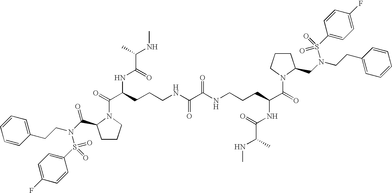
C1CCN(C(C(NC(=O)C(NC)C)CCCNC(=O)C(NCCCC(C(=O)N2CCCC2CN(S(=O)(C2=CC=C(F)C=C2)=O)CCC2=CC=CC=C2)NC(=O)C(NC)C)=O)=O)C1C(=O)N(CCC1=CC=CC=C1)S(=O)(C1=CC=C(F)C=C1)=O
